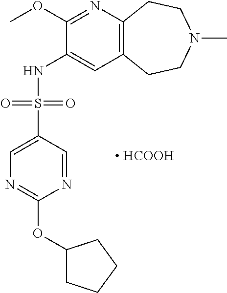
C12=C(CCN(C)CC1)C=C(NS(C1=CN=C(OC3CCCC3)N=C1)(=O)=O)C(OC)=N2.[ HCOOH]
